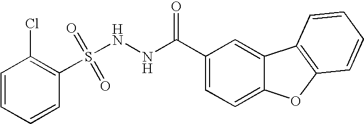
C1=CC=CC(S(NNC(C2=CC=C3C(=C2)C2=C(O3)C=CC=C2)=O)(=O)=O)=C1Cl
